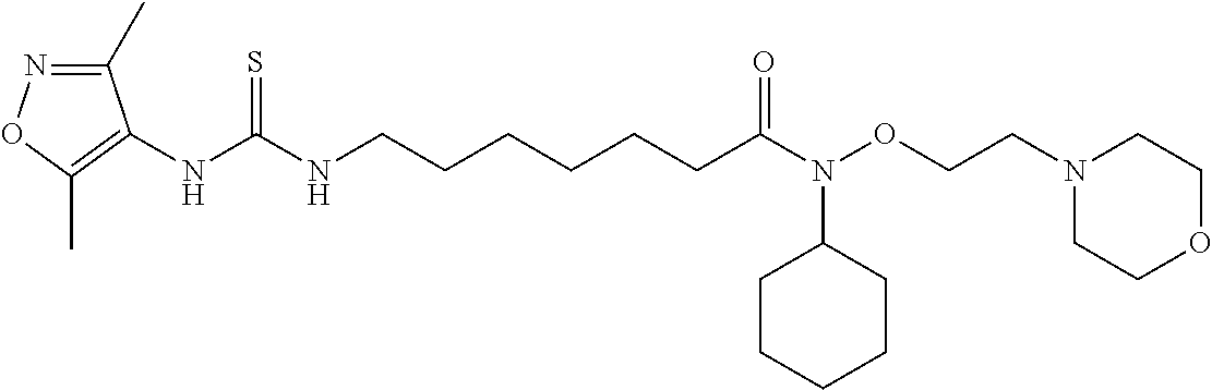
C(CCCCC(=O)N(OCCN1CCOCC1)C1CCCCC1)CNC(NC1=C(C)ON=C1C)=S
